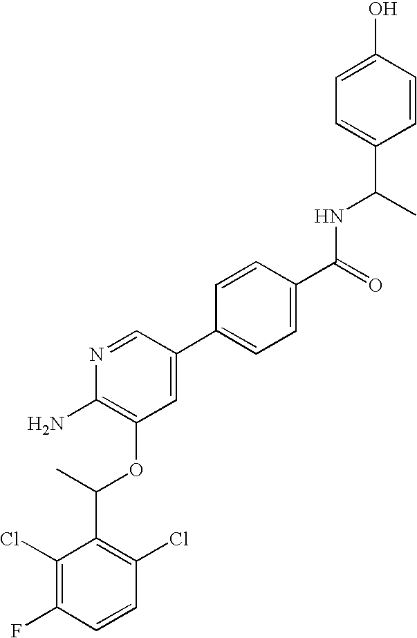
C1(Cl)=C(F)C=CC(Cl)=C1C(C)OC1=C(N)N=CC(C2=CC=C(C(=O)NC(C3=CC=C(O)C=C3)C)C=C2)=C1
